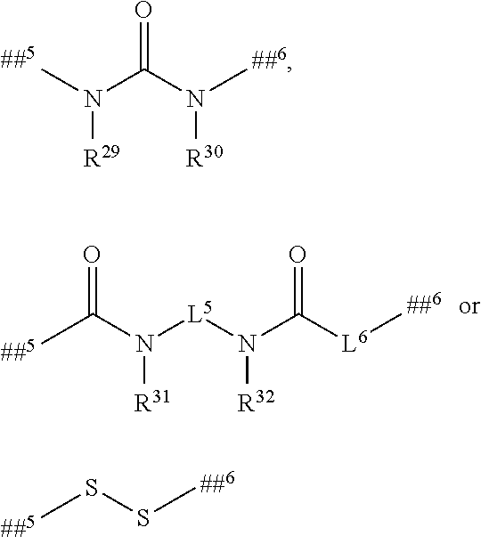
CN(C(N(C)[R30])=O)[R29].N([L5]N([R32])C([L6]C)=O)([R31])C(C)=O.S(SC)C
